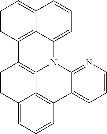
C1=CC2=CC=CC3=C2C2=C1C1=C4C(=CC=CC4=CC=C1)N2C1=NC=CC=C13
